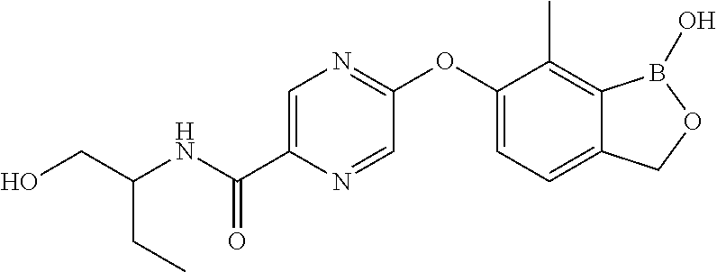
OCC(NC(C1=CN=C(OC2=CC=C3C(=C2C)B(O)OC3)C=N1)=O)CC
